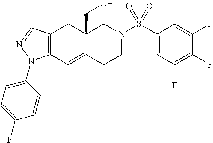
C12=C(C=C3C(CO)(C1)CN(S(C1=CC(F)=C(F)C(F)=C1)(=O)=O)CC3)N(C1=CC=C(F)C=C1)N=C2
